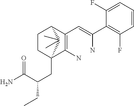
C1CC2(CC(C(N)=O)CC)C(N)=C(C=C(N)C3=C(F)C=CC=C3F)C1C2(C)C
